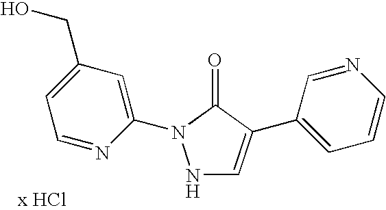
N1C=C(C2=CC=CN=C2)C(=O)N1C1=CC(CO)=CC=N1
